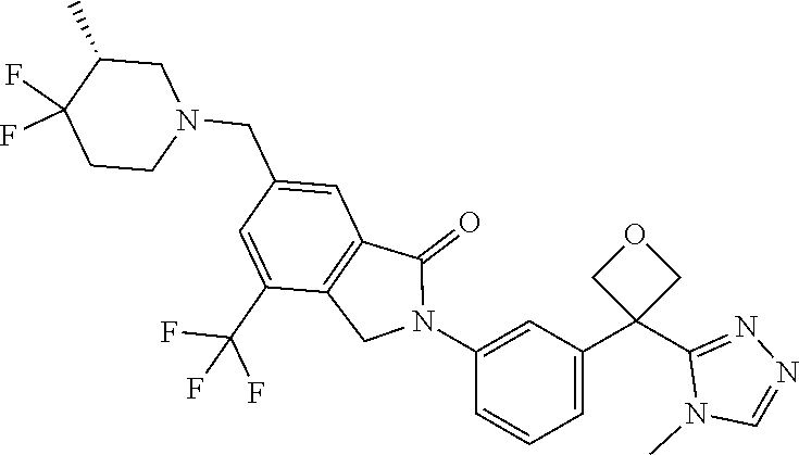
C1(CN2CC(C)C(F)(F)CC2)=CC2=C(C(C(F)(F)F)=C1)CN(C1=CC(C3(C4=NN=CN4C)COC3)=CC=C1)C2=O
